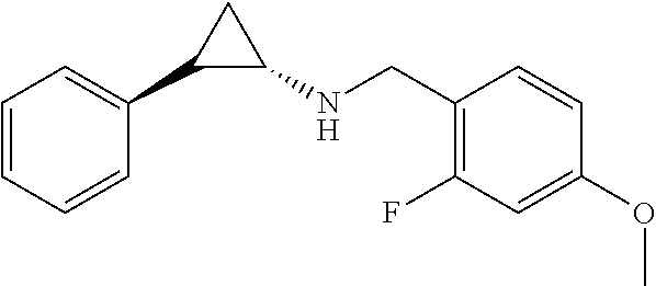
C1=CC=CC(C2C(NCC3=C(F)C=C(OC)C=C3)C2)=C1
